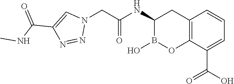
C12=C(C(C(O)=O)=CC=C1)OB(O)C(NC(=O)CN1C=C(C(NC)=O)N=N1)C2
